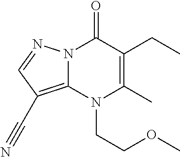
N12C(=C(C#N)C=N1)N(CCOC)C(C)=C(CC)C2=O
